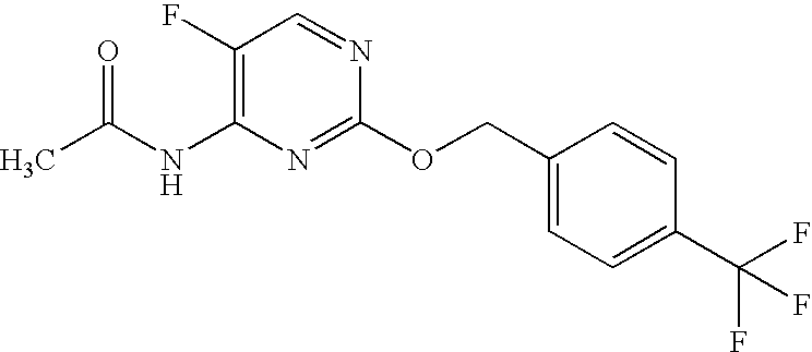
CC(NC1=C(F)C=NC(OCC2=CC=C(C(F)(F)F)C=C2)=N1)=O
